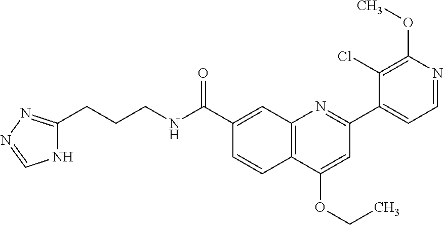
C1(C(NCCCC2=NN=CN2)=O)=CC2=C(C=C1)C(OCC)=CC(C1=CC=NC(OC)=C1Cl)=N2
